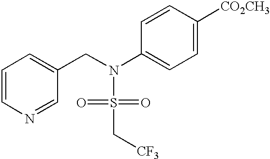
C1=CN=CC(CN(S(=O)(=O)C[CF3])C2=CC=C([CO2CH3])C=C2)=C1
